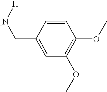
C1=CC(C[-N][H])=CC(OC)=C1OC
